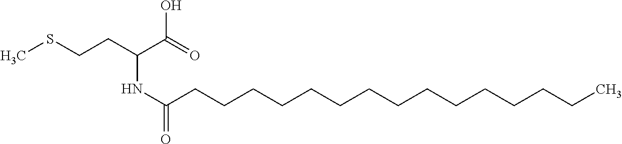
CSCCC(C(=O)O)NC(CCCCCCCCCCCCCCC)=O
